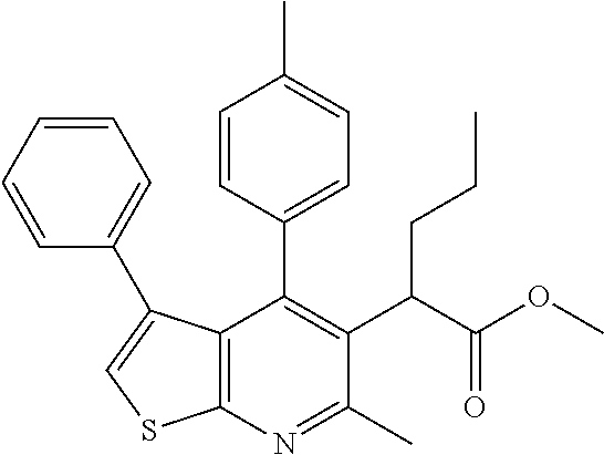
C12=C(N=C(C)C(C(C(OC)=O)CCC)=C1C1=CC=C(C)C=C1)SC=C2C1=CC=CC=C1
